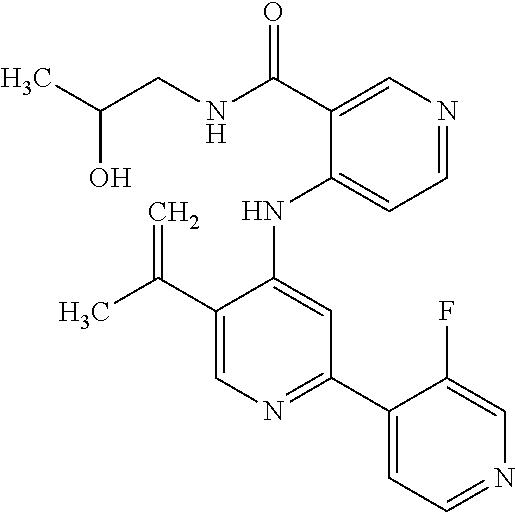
C(C1=CN=C(C2=CC=NC=C2F)C=C1NC1=CC=NC=C1C(=O)NCC(O)C)(=C)C
